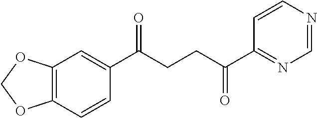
C1(C(CCC(C2=NC=NC=C2)=O)=O)=CC2=C(C=C1)OCO2
